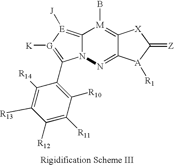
C12=[E]([J])[G]([K])=C(C3=C([R10])C([R11])=C([R12])C([R13])=C3[R14])N1N=C1C(=[M]2B)[X]C(=[Z])[A]1[R1]
